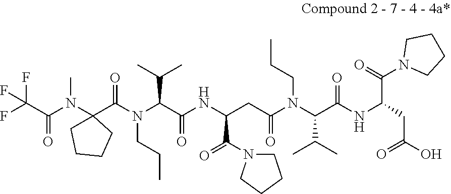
FC(C(=O)N(C)C1(C(=O)N(CCC)C(C(C)C)C(=O)NC(C(=O)N2CCCC2)CC(=O)N(C(C(C)C)C(NC(CC(O)=O)C(=O)N2CCCC2)=O)CCC)CCCC1)(F)F
